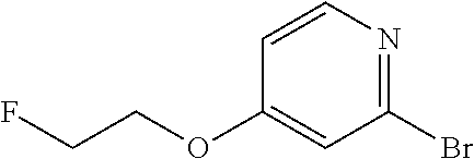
C1=CN=C(Br)C=C1OCCF
